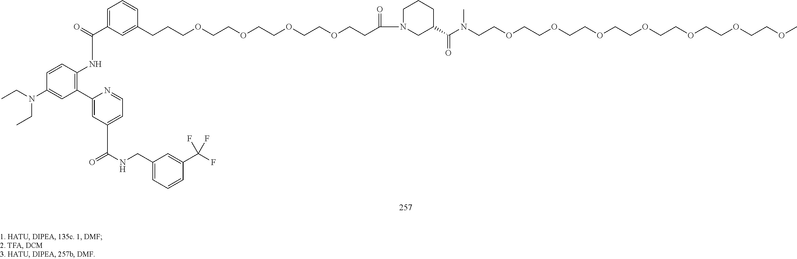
C1=C(C(NC2=C(C3=CC(C(=O)NCC4=CC=CC(C(F)(F)F)=C4)=CC=N3)C=C(N(CC)CC)C=C2)=O)C=C(CCCOCCOCCOCCOCCC(=O)N2CC(C(N(CCOCCOCCOCCOCCOCCOCCOC)C)=O)CCC2)C=C1
